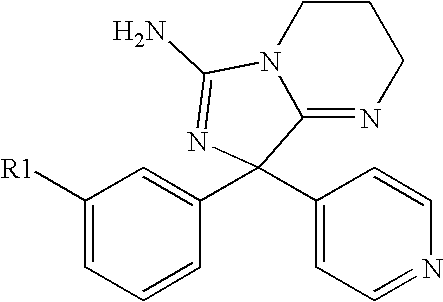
C1([R1])=CC=CC(C2(C3=CC=NC=C3)C3=NCCCN3C(N)=N2)=C1
